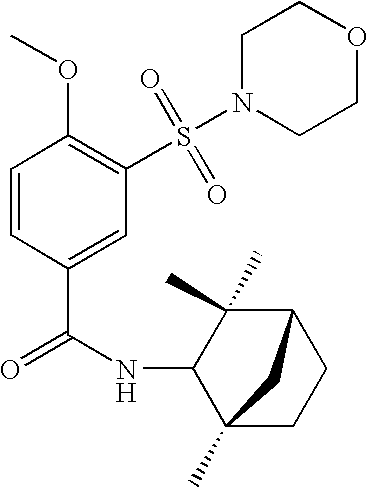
C1=CC(C(=O)NC2C3(C)CCC(C2(C)C)C3)=CC(S(N2CCOCC2)(=O)=O)=C1OC
